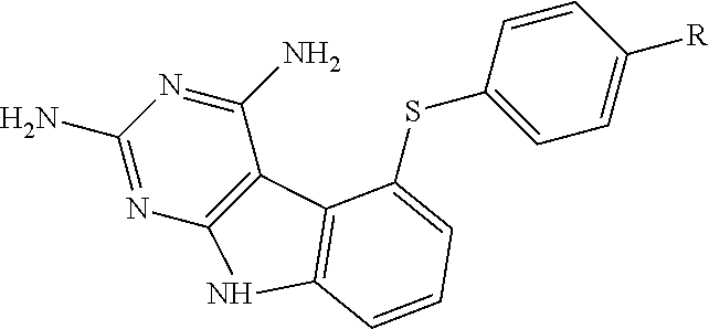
N1=C(N)N=C(N)C2=C1NC1=C2C(SC2=CC=C([R])C=C2)=CC=C1
